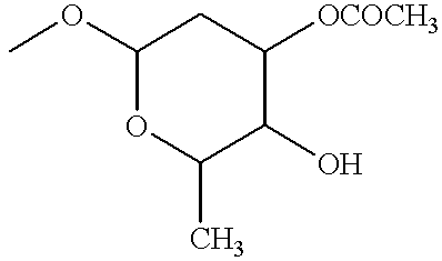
COC1OC(C)C(O)C([OCOCH3])C1
